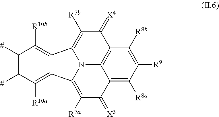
C1([#])=C([#])C([R10b])=C2C3=C([R7b])C(=[X4])C4=C5C(=C([R8a])C([R9])=C4[R8b])C(=[X3])C([R7a])=C(C2=C1[R10a])N53
